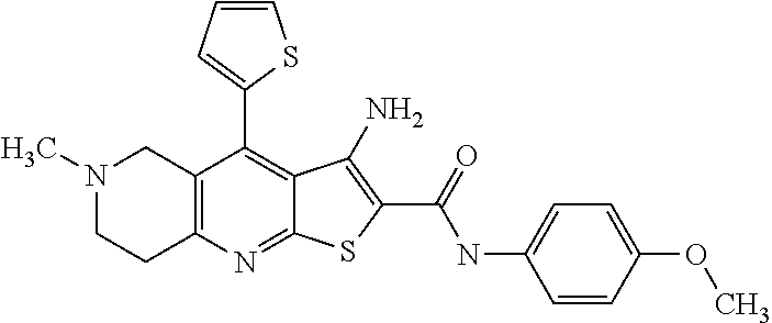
C12=NC3=C(C(C4=CC=CS4)=C1C(N)=C(C(=O)NC1=CC=C(OC)C=C1)S2)CN(C)CC3
